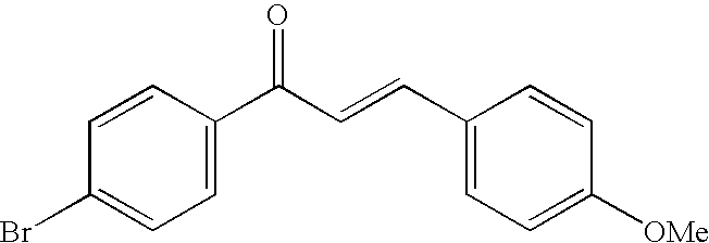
C1=C(C(=O)C=CC2=CC=C([OMe])C=C2)C=CC(Br)=C1
